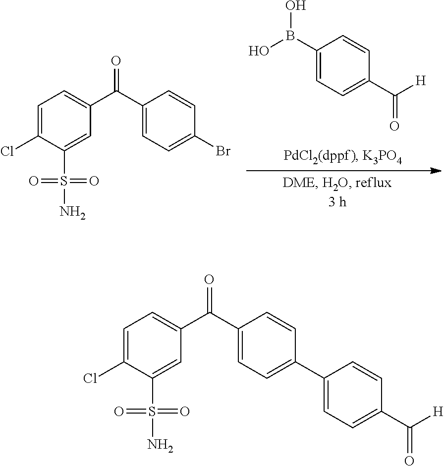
C1=C(Cl)C(S(N)(=O)=O)=CC(C(C2=CC=C(C3=CC=C(C([H])=O)C=C3)C=C2)=O)=C1.C1=C(Cl)C(S(N)(=O)=O)=CC(C(C2=CC=C(Br)C=C2)=O)=C1.C1(B(O)O)=CC=C(C([H])=O)C=C1
